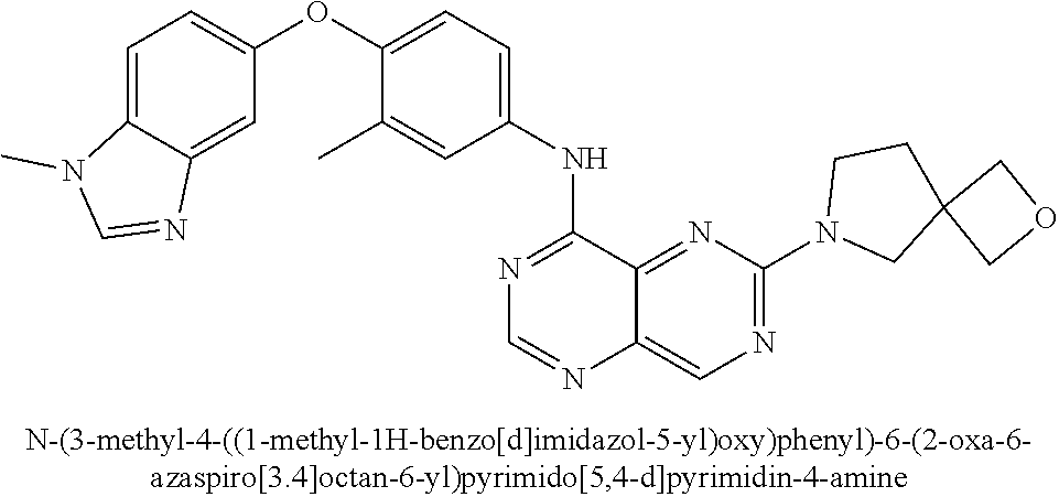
C1(OC2=CC=C(NC3=NC=NC4=CN=C(N5CC6(CC5)COC6)N=C34)C=C2C)=CC=C2C(=C1)N=CN2C
